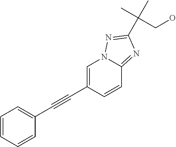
C1=C(C#CC2=CC=CC=C2)C=CC2=NC(C(C)(C)CO)=NN12
